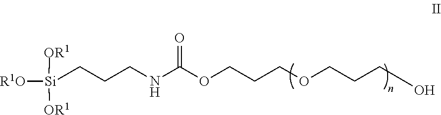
[Si](CCCNC(OCCCOCCCO)=O)([R1O])([OR1])[OR1]
